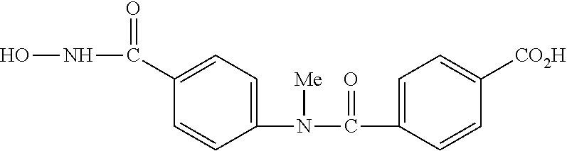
ONC(=O)C1=CC=C(N([Me])C(=O)C2=CC=C([CO2H])C=C2)C=C1
